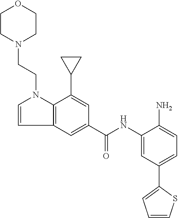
C1N(CCN2C3=C(C=C(C(NC4=CC(C5=CC=CS5)=CC=C4N)=O)C=C3C3CC3)C=C2)CCOC1
